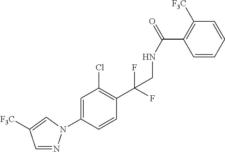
C1(N2N=CC([F3C])=C2)=CC(Cl)=C(C(CNC(C2=C([F3C])C=CC=C2)=O)(F)F)C=C1
